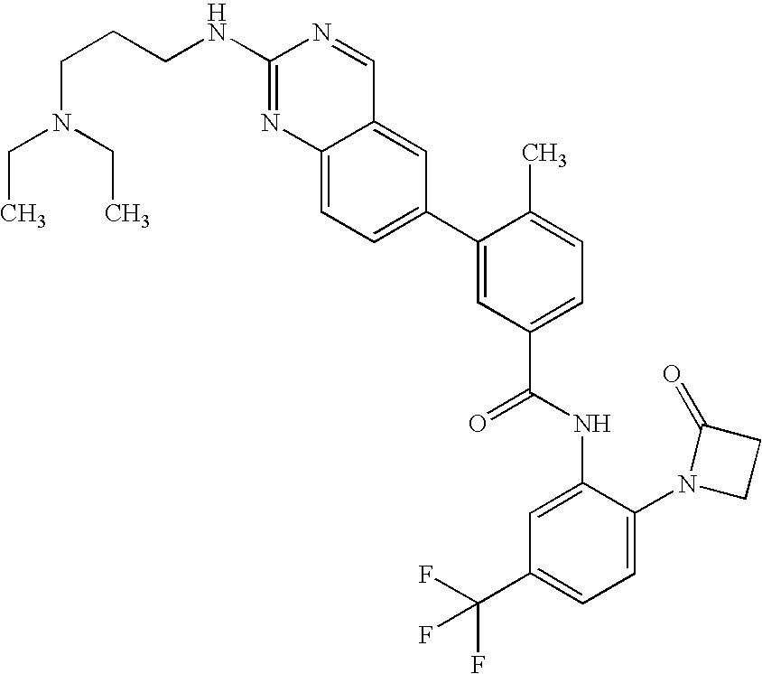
C12=CC=C(C3=CC(C(NC4=CC(C(F)(F)F)=CC=C4N4CCC4=O)=O)=CC=C3C)C=C1C=NC(NCCCN(CC)CC)=N2
